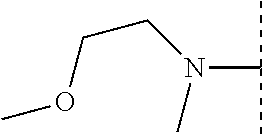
C(CN(C)C(C)C)OC
